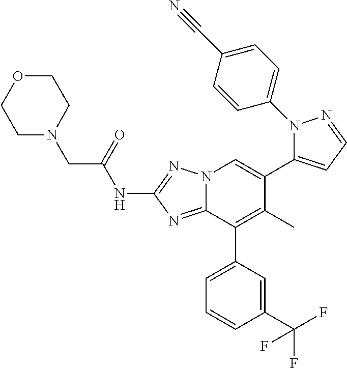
N12C(=NC(NC(CN3CCOCC3)=O)=N1)C(C1=CC=CC(C(F)(F)F)=C1)=C(C)C(C1=CC=NN1C1=CC=C(C#N)C=C1)=C2
